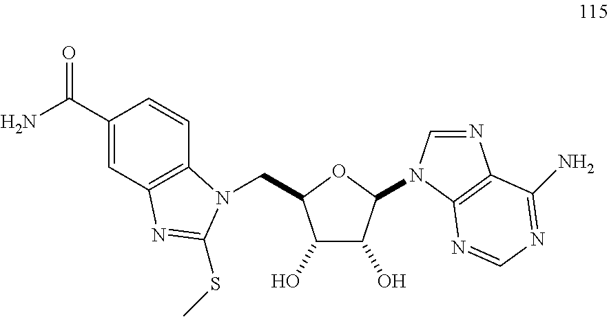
C1(C(N)=O)=CC2=C(C=C1)N(CC1C(O)C(O)C(N3C=NC4=C3N=CN=C4N)O1)C(SC)=N2
